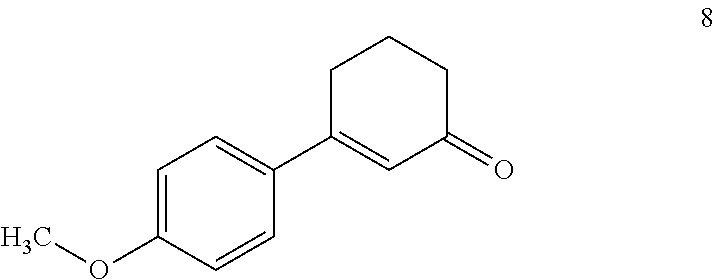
C1=C(OC)C=CC(C2=CC(=O)CCC2)=C1
